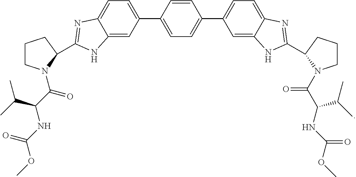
C1=C(C2=CC=C(C3=CC=C4C(=C3)NC(C3CCCN3C(C(NC(OC)=O)C(C)C)=O)=N4)C=C2)C=C2C(=C1)N=C(C1N(C(C(NC(OC)=O)C(C)C)=O)CCC1)N2
